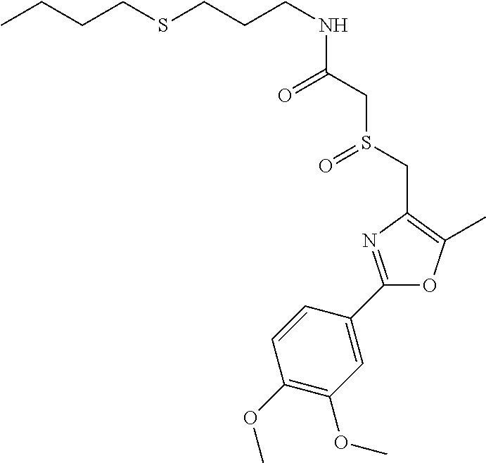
C(CCNC(CS(CC1=C(C)OC(C2=CC(OC)=C(OC)C=C2)=N1)=O)=O)SCCCC
